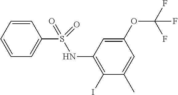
C1=CC=CC=C1S(NC1=C(I)C(C)=CC(OC(F)(F)F)=C1)(=O)=O
